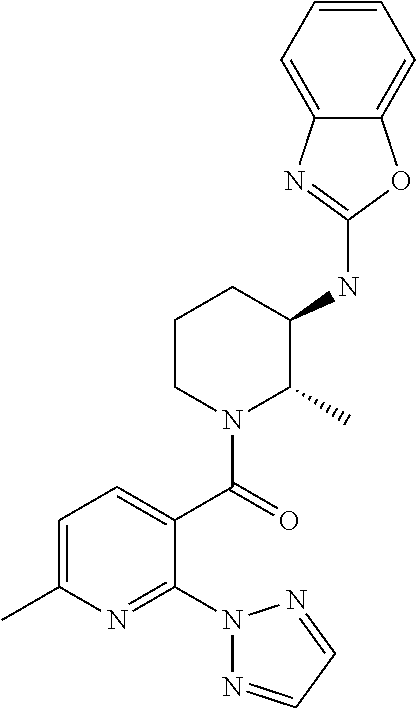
C1=C(C)N=C(N2N=CC=N2)C(C(=O)N2C(C)C(NC3=NC4=CC=CC=C4O3)CCC2)=C1
